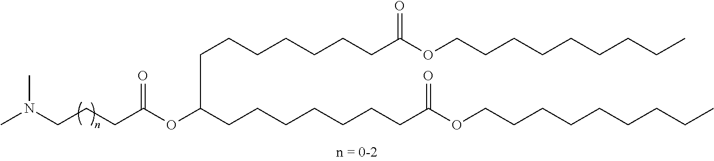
CN(CCCC(OC(CCCCCCCC(OCCCCCCCCC)=O)CCCCCCCC(OCCCCCCCCC)=O)=O)C
